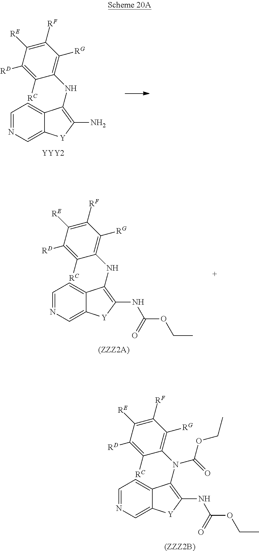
C1=NC=C2C(=C1)C(N(C1=C([RG])C([RF])=C([RE])C([RD])=C1[RC])C(=O)OCC)=C(NC(OCC)=O)[Y]2.[(ZZZ2B)].C1=NC=C2C(=C1)C(NC1=C([RG])C([RF])=C([RE])C([RD])=C1[RC])=C(N)[Y]2.[YYY2].C1=NC=C2C(=C1)C(NC1=C([RG])C([RF])=C([RE])C([RD])=C1[RC])=C(NC(OCC)=O)[Y]2.[(ZZZ2A)]
